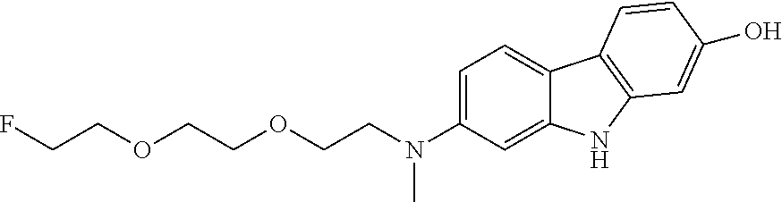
O(CCN(C1=CC=C2C(=C1)NC1=C2C=CC(O)=C1)C)CCOCCF
